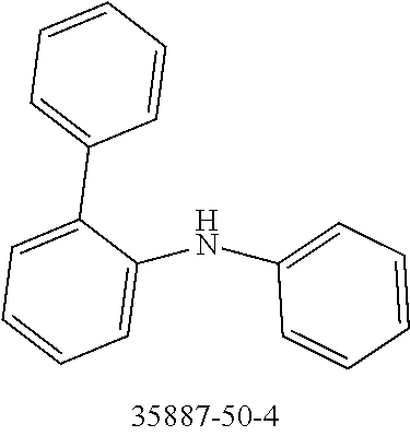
C1=CC=C(NC2=CC=CC=C2C2=CC=CC=C2)C=C1
